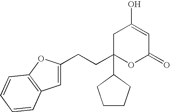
C(CC1(C2CCCC2)OC(=O)C=C(O)C1)C1=CC2=C(O1)C=CC=C2
